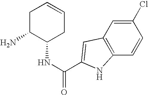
C1C(N)C(NC(=O)C2=CC3=C(C=CC(Cl)=C3)N2)CC=C1
